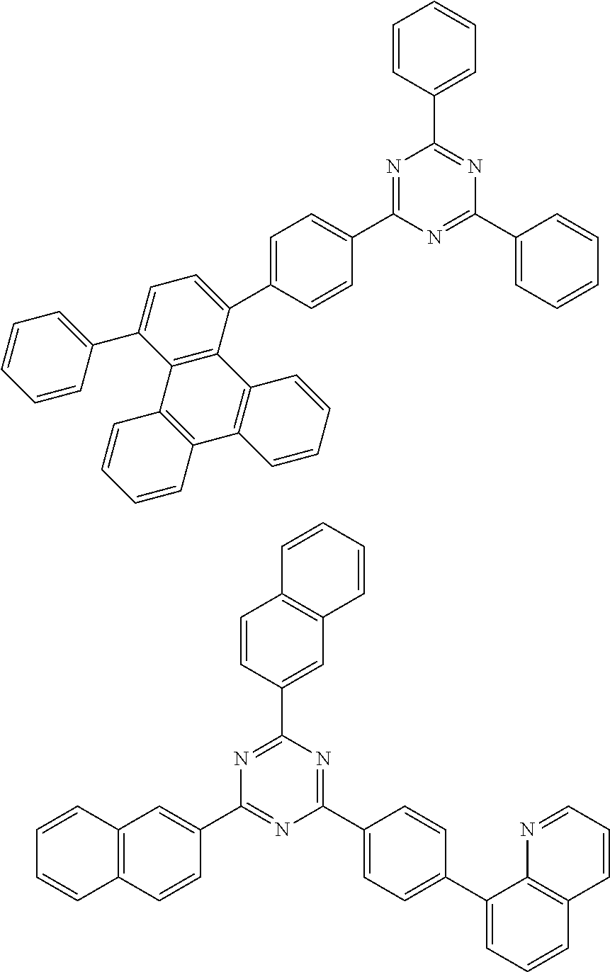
N1=C(C2=CC=C(C3=CC=C(C4=CC=CC=C4)C4=C3C3=C(C5=C4C=CC=C5)C=CC=C3)C=C2)N=C(C2=CC=CC=C2)N=C1C1=CC=CC=C1.C1=CC2=C(C=C1)C=CC(C1=NC(C3=CC=C(C4=CC=CC5=C4N=CC=C5)C=C3)=NC(C3=CC4=C(C=C3)C=CC=C4)=N1)=C2
